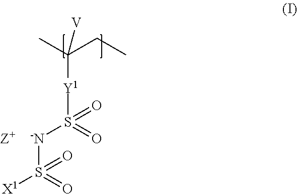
C([Y1]S([-N]S(=O)([X1])=O)(=O)=O)(C)(CC)[V]
